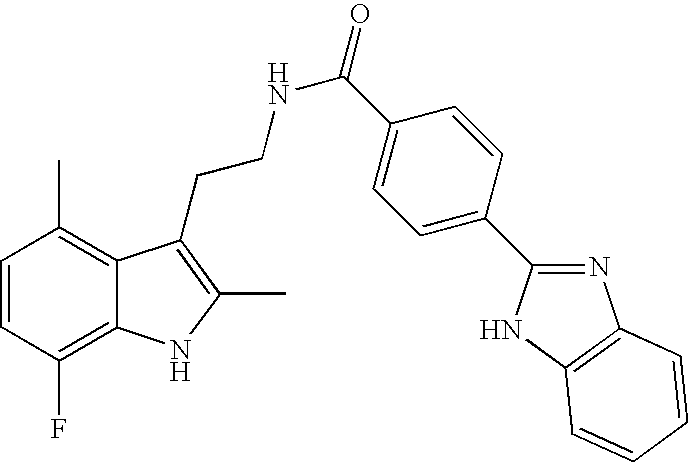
C1=CC(F)=C2C(=C1C)C(CCNC(=O)C1=CC=C(C3=NC4=C(N3)C=CC=C4)C=C1)=C(C)N2
